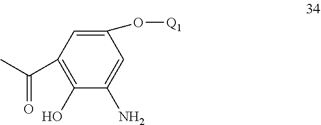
C1(O)=C(C(C)=O)C=C(O[Q1])C=C1N
